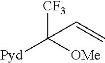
[CF3]C([OMe])([Pyd])C=C
